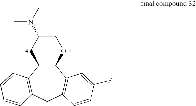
C12C(C3=C(CC4=C1C=CC=C4)C=CC(F)=C3)OCC(N(C)C)C2
